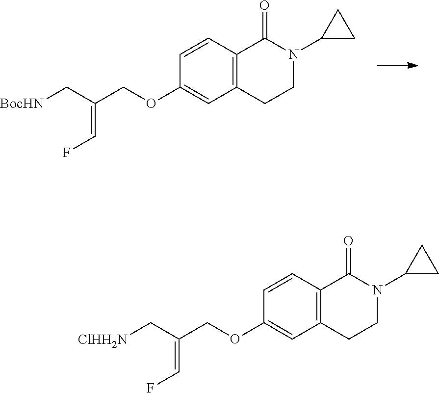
C12=C(C=CC(OCC(C[BocHN])=CF)=C1)C(=O)N(C1CC1)CC2.C12=C(C=CC(OCC(C[ClHH2N])=CF)=C1)C(=O)N(C1CC1)CC2
